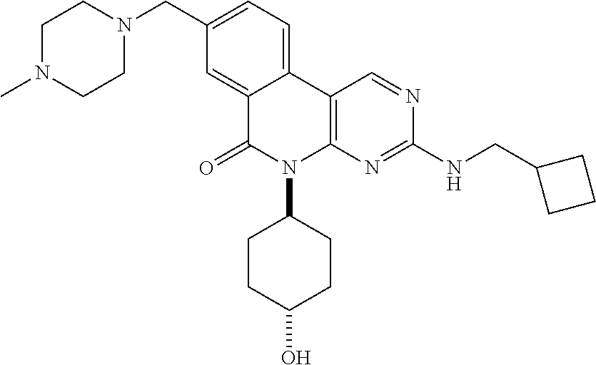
C12=CC=C(CN3CCN(C)CC3)C=C1C(=O)N(C1CCC(O)CC1)C1=C2C=NC(NCC2CCC2)=N1
